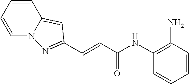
C1=CC=CC(N)=C1NC(C=CC1=NN2C=CC=CC2=C1)=O
